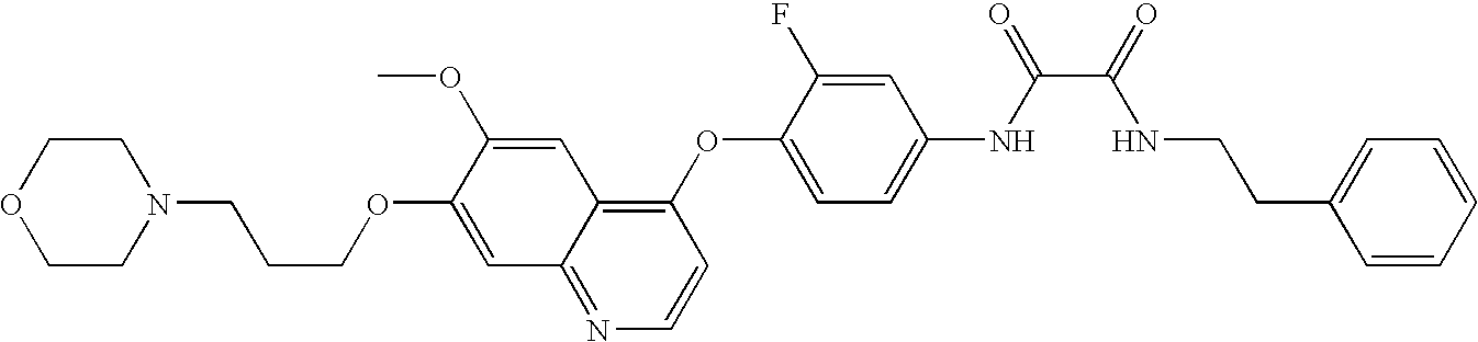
C1COCCN1CCCOC1=CC2=NC=CC(OC3=CC=C(NC(C(=O)NCCC4=CC=CC=C4)=O)C=C3F)=C2C=C1OC
